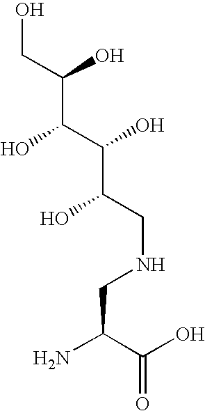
OCC(C(C(C(CNCC(N)C(O)=O)O)O)O)O
